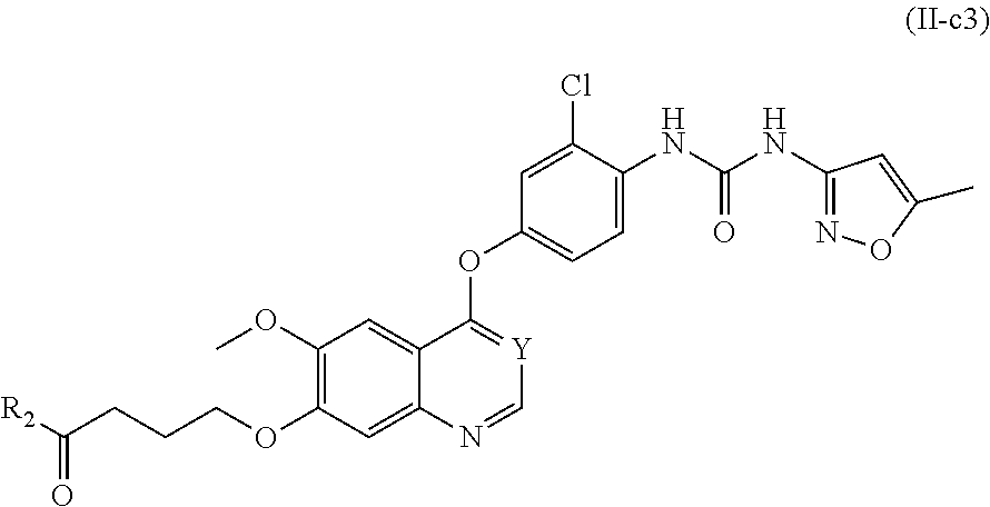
C(CCCOC1=C(OC)C=C2C(=C1)N=C[Y]=C2OC1=CC=C(NC(NC2=NOC(C)=C2)=O)C(Cl)=C1)([R2])=O
